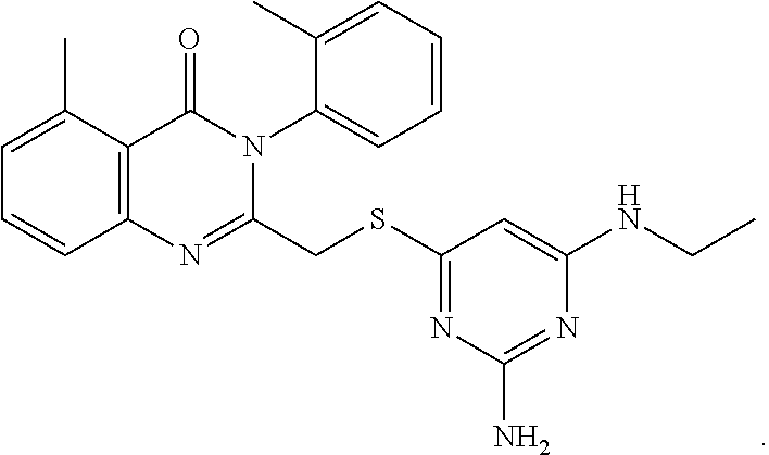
C1=C(C)C2=C(C=C1)N=C(CSC1=NC(N)=NC(NCC)=C1)N(C1=CC=CC=C1C)C2=O
